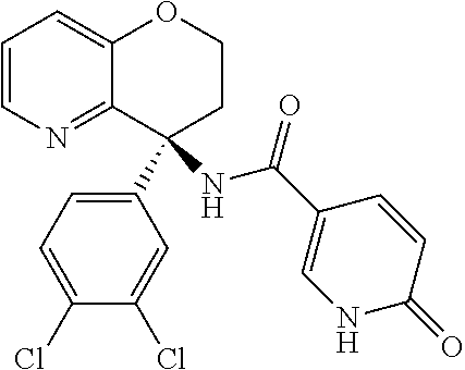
C1=CN=C2C(=C1)OCCC2(NC(C1=CNC(=O)C=C1)=O)C1=CC=C(Cl)C(Cl)=C1
